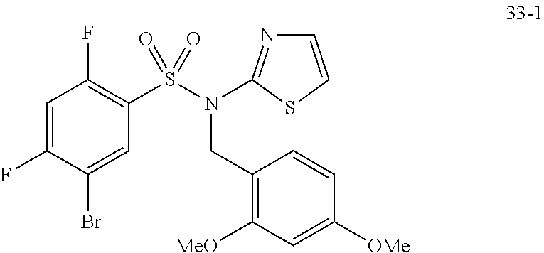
C1=C(F)C(Br)=CC(S(=O)(=O)N(CC2=C([MeO])C=C([OMe])C=C2)C2=NC=CS2)=C1F
